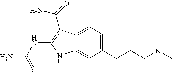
C1(CCCN(C)C)=CC=C2C(=C1)NC(NC(N)=O)=C2C(=O)N
